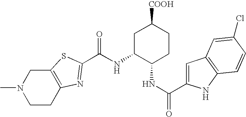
N(C1C(NC(=O)C2=CC3=C(N2)C=CC(Cl)=C3)CCC([COOH])C1)C(=O)C1=NC2=C(CN(C)CC2)S1
